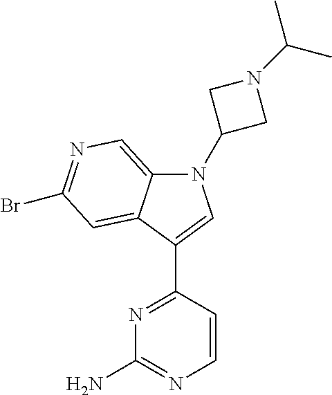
N1=C(C2=CN(C3CN(C(C)C)C3)C3=CN=C(Br)C=C32)C=CN=C1N
